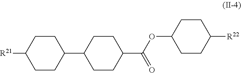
C1CC([R21])CCC1C1CCC(C(OC2CCC([R22])CC2)=O)CC1
